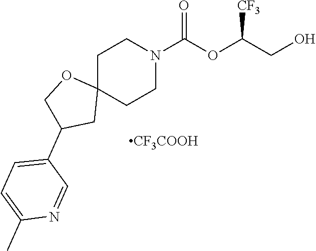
C1C2(CCN(C(OC(CO)[CF3])=O)C1)OCC(C1=CC=C(C)N=C1)C2.[CF3COOH]
